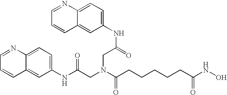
N(C(=O)CN(CC(NC1=CC=C2C(=C1)C=CC=N2)=O)C(=O)CCCCCC(NO)=O)C1=CC=C2C(=C1)C=CC=N2
